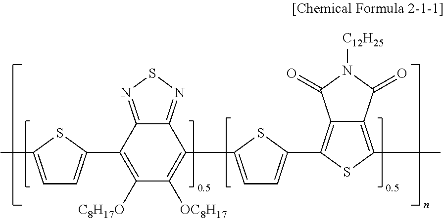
C1=C(C)SC(C2=C([C8H17O])C([OC8H17])=C(C3=CC=C(C4=C5C(=C(C)S4)C(=O)N([C12H25])C5=O)S3)C3=NSN=C23)=C1
